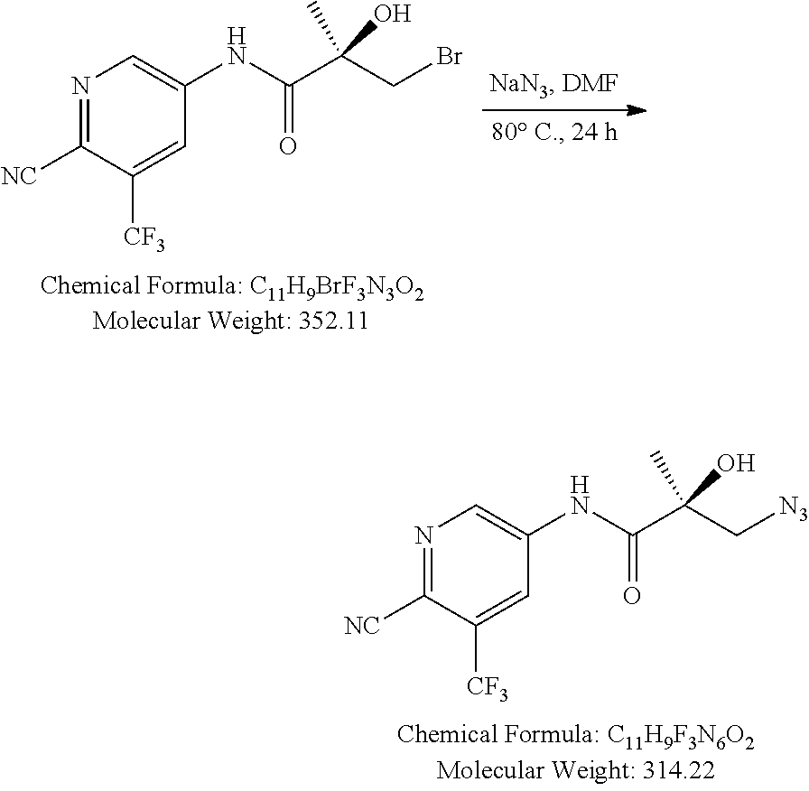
N1=C([NC])C([CF3])=CC(NC(C(C[N3])(O)C)=O)=C1.N1=C([NC])C([CF3])=CC(NC(C(CBr)(O)C)=O)=C1
